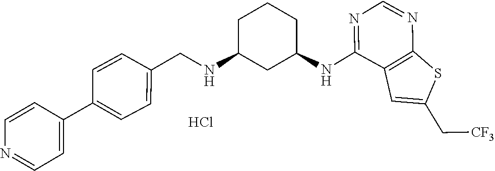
N(C1=NC=NC2=C1C=C(C[CF3])S2)C1CC(NCC2=CC=C(C3=CC=NC=C3)C=C2)CCC1.Cl
